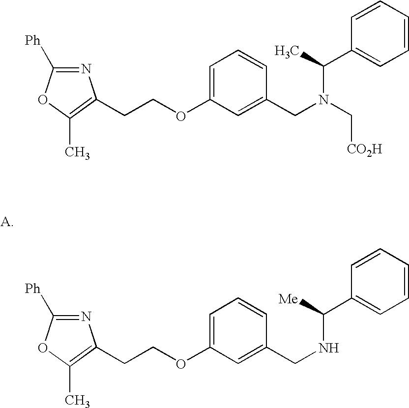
N1=C([Ph])OC(C)=C1CCOC1=CC=CC(CNC(C2=CC=CC=C2)[Me])=C1.N1=C([Ph])OC(C)=C1CCOC1=CC=CC(CN(C(C2=CC=CC=C2)C)C[CO2H])=C1
